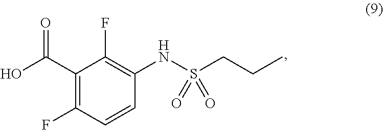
C1(C(O)=O)=C(F)C=CC(NS(CCC)(=O)=O)=C1F
